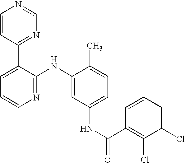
C1=CC(C2=CC=CN=C2NC2=CC(NC(C3=C(Cl)C(Cl)=CC=C3)=O)=CC=C2C)=NC=N1
